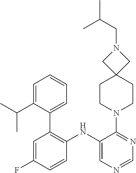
C1=NC=C(NC2=C(C3=CC=CC=C3C(C)C)C=C(F)C=C2)C(N2CCC3(CC2)CN(CC(C)C)C3)=N1
